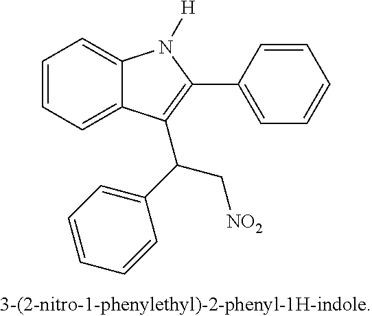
C1=CC=C2C(=C1)N([H])C(C1=CC=CC=C1)=C2C(C1=CC=CC=C1)C[NO2]
